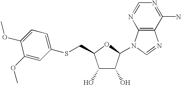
C1(O)C(O)C(N2C3=C(N=C2)C(N)=NC=N3)OC1CSC1=CC=C(OC)C(OC)=C1
